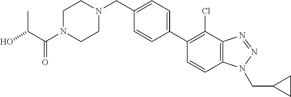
C1=CC2=C(C(Cl)=C1C1=CC=C(CN3CCN(C(C(C)O)=O)CC3)C=C1)N=NN2CC1CC1
